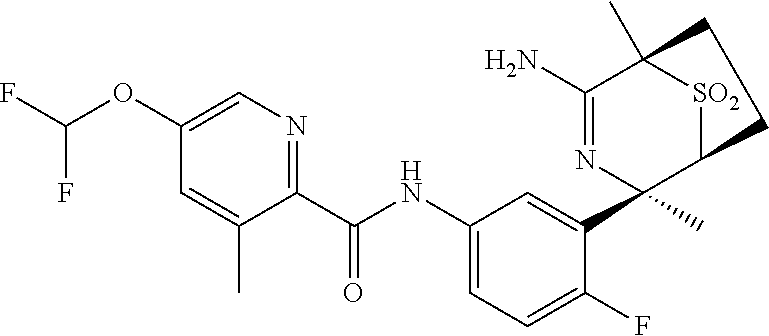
C1(OC(F)F)=CN=C(C(NC2=CC=C(F)C(C3(C)N=C(N)C4(C)[SO2]C3CC4)=C2)=O)C(C)=C1
